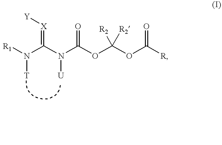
[R1]N(C(N(C(OC(OC([R])=O)([R2])[R2])=O)[U])=[X][Y])[T]
